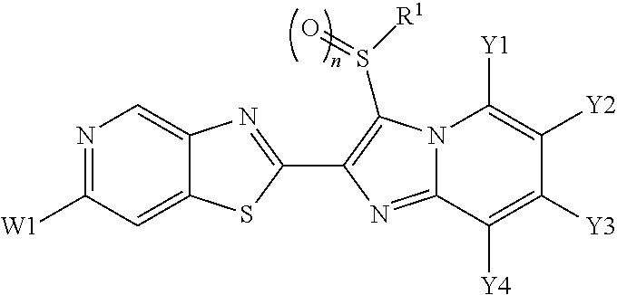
N1=C([W1])C=C2C(=C1)N=C(C1=C(S([R1])=O)N3C(=N1)C([Y4])=C([Y3])C([Y2])=C3[Y1])S2
